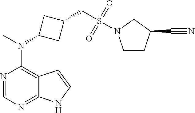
N1=CN=C2C(=C1N(C)C1CC(CS(=O)(=O)N3CCC(C#N)C3)C1)C=CN2
